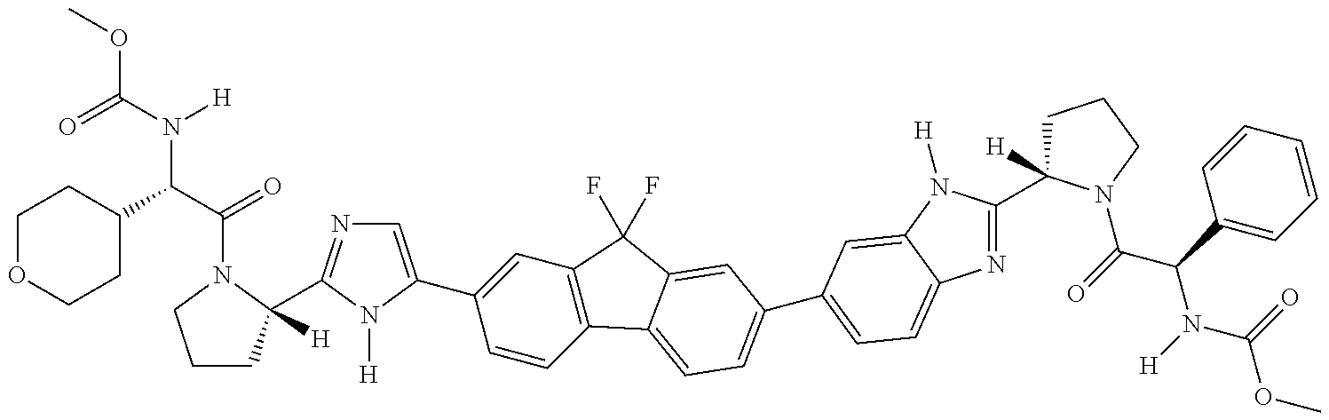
C1CC([H])(C2=NC=C(C3=CC4=C(C=C3)C3=CC=C(C5=CC=C6N=C(C7([H])CCCN7C(C(N(C(OC)=O)[H])C7=CC=CC=C7)=O)N([H])C6=C5)C=C3C4(F)F)N2[H])N(C(=O)C(N([H])C(OC)=O)C2CCOCC2)C1
